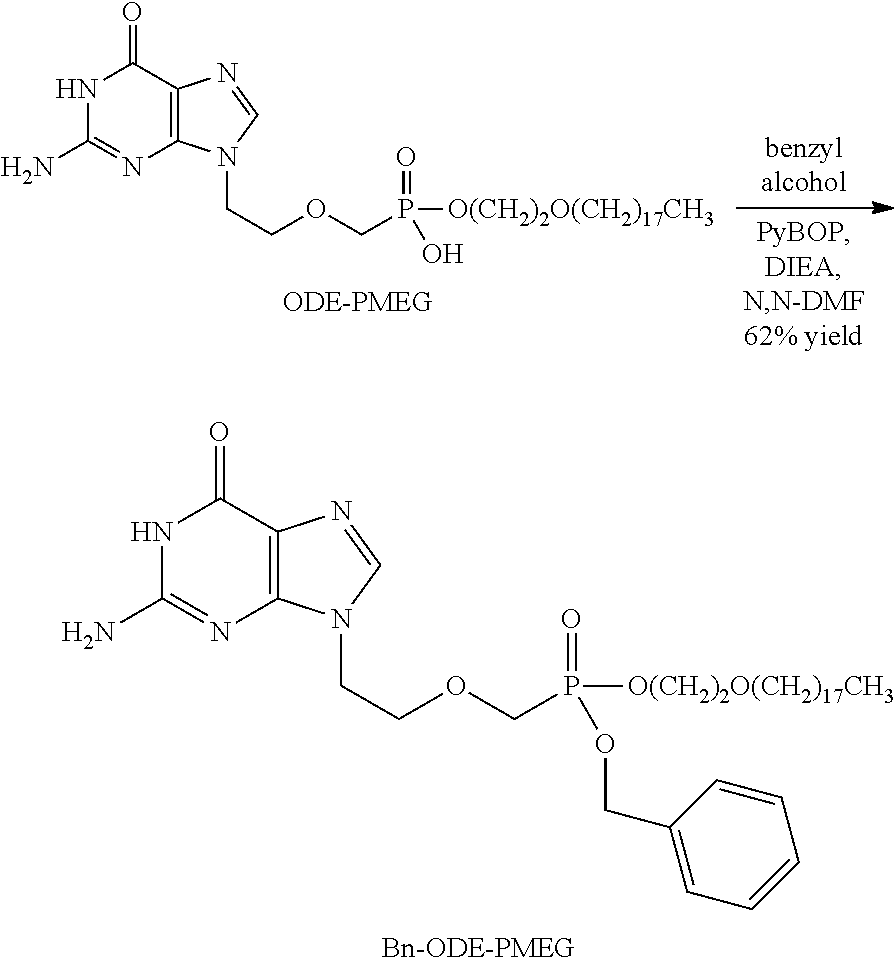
N1C(N)=NC2=C(C1=O)N=CN2CCOCP(=O)([O(CH2)2O(CH2)17CH3])O.N1C(N)=NC2=C(C1=O)N=CN2CCOCP(=O)([O(CH2)2O(CH2)17CH3])OCC1=CC=CC=C1
